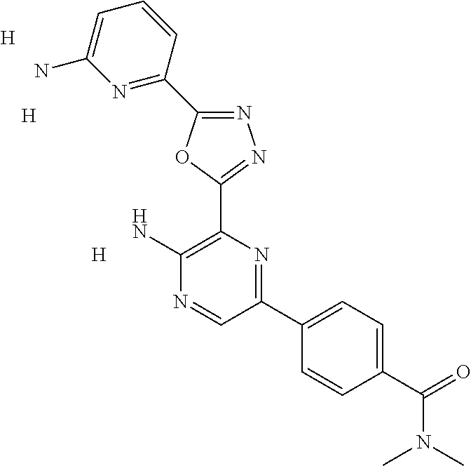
[H].N1=C(C2=NC(N)=CC=C2)OC(C2=C(N)N=CC(C3=CC=C(C(=O)N(C)C)C=C3)=N2)=N1.[H].[H]
